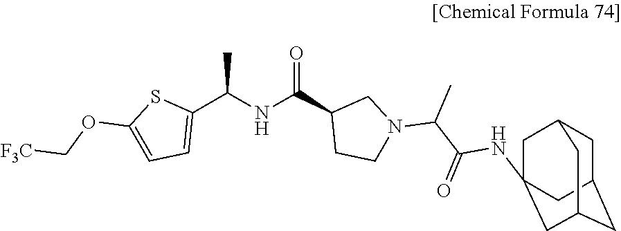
CC(NC(C1CCN(C(C(NC23CC4CC(CC(C2)C4)C3)=O)C)C1)=O)C1=CC=C(OC[F3C])S1
